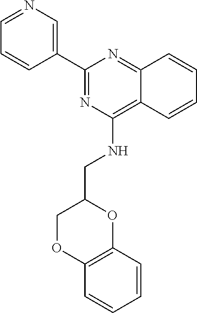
C1=CC2=NC(C3=CN=CC=C3)=NC(NCC3COC4=C(O3)C=CC=C4)=C2C=C1
